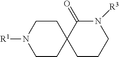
C12(CCN([R1])CC1)CCCN([R3])C2=O
